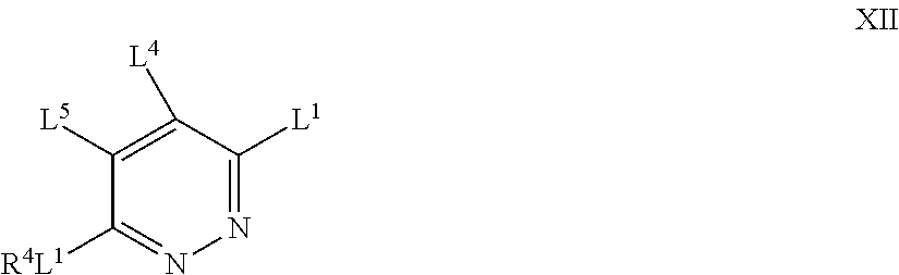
C1([L5])=C([L4])C([L1])=NN=C1[R4L1]
